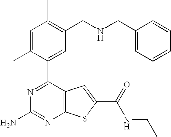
N1=C(C2=CC(CNCC3=CC=CC=C3)=C(C)C=C2C)C2=C(N=C1N)SC(C(=O)NCC)=C2
